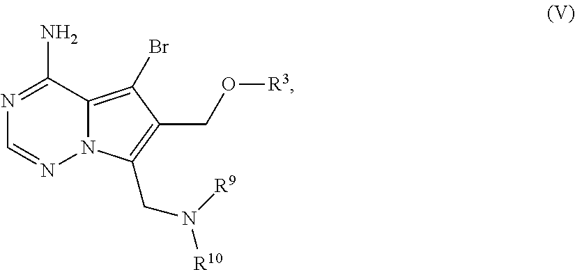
C1(N)=NC=NN2C1=C(Br)C(CO[R3])=C2CN([R10])[R9]
